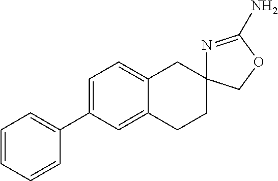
C12=CC(C3=CC=CC=C3)=CC=C1CC1(CC2)N=C(N)OC1
